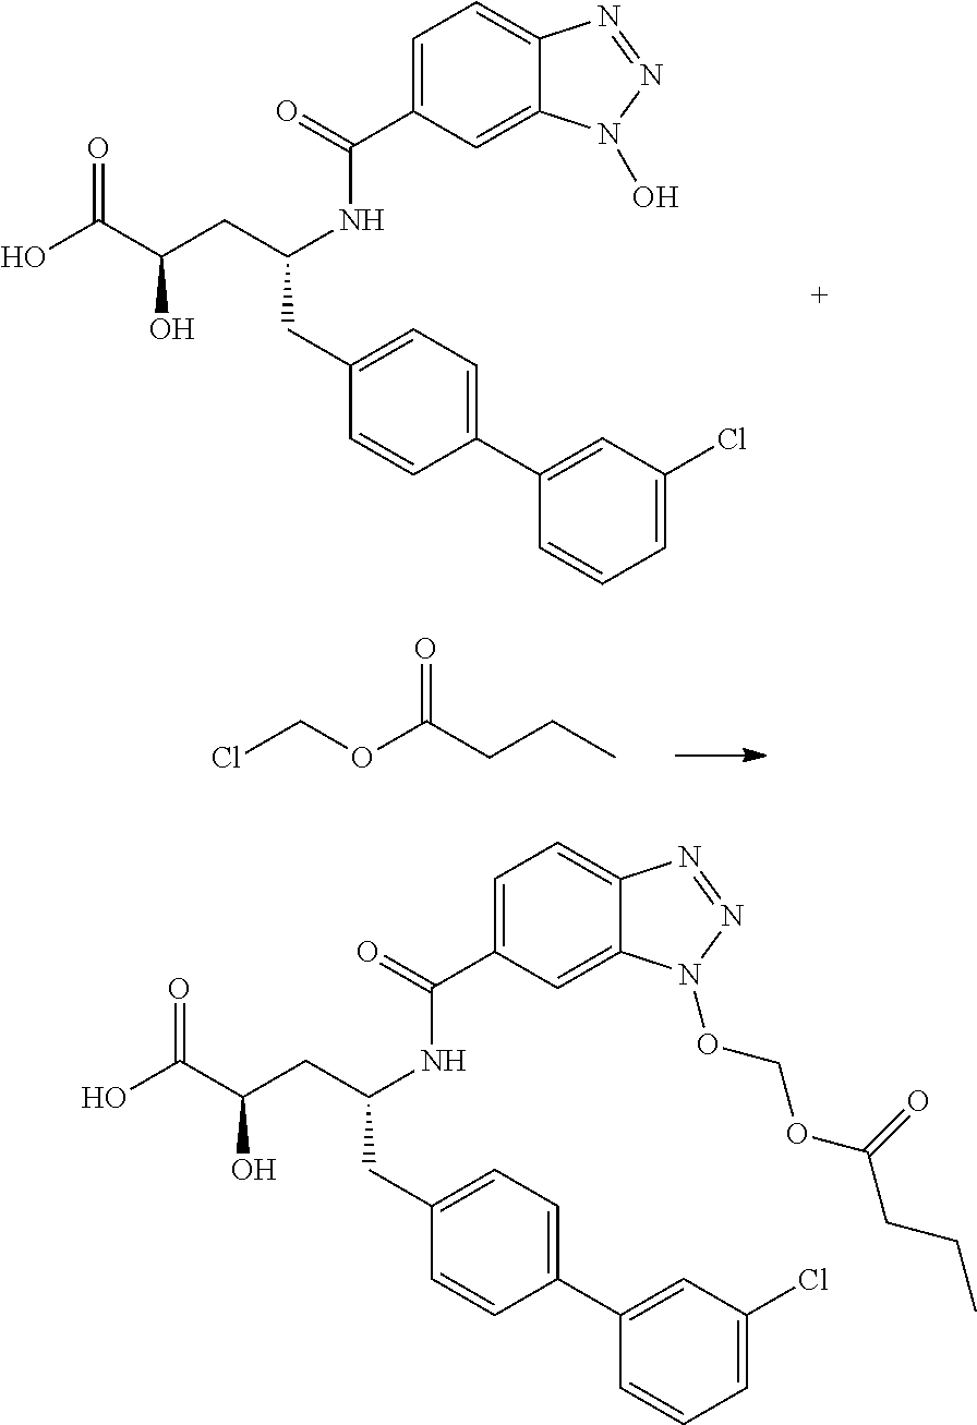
C1=C(C(=O)NC(CC(C(O)=O)O)CC2=CC=C(C3=CC(Cl)=CC=C3)C=C2)C=C2C(=C1)N=NN2O.ClCOC(CCC)=O.C1=C(C(=O)NC(CC(C(O)=O)O)CC2=CC=C(C3=CC(Cl)=CC=C3)C=C2)C=C2C(=C1)N=NN2OCOC(CCC)=O
